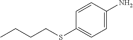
C1=C(N)C=CC(SCCCC)=C1
